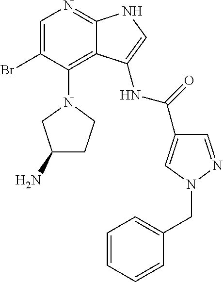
C1=C(Br)C(N2CC(N)CC2)=C2C(=N1)NC=C2NC(=O)C1=CN(CC2=CC=CC=C2)N=C1
